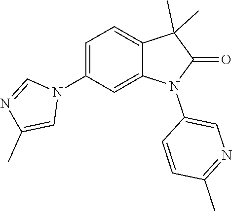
C1=C(N2C=NC(C)=C2)C=C2C(=C1)C(C)(C)C(=O)N2C1=CN=C(C)C=C1
